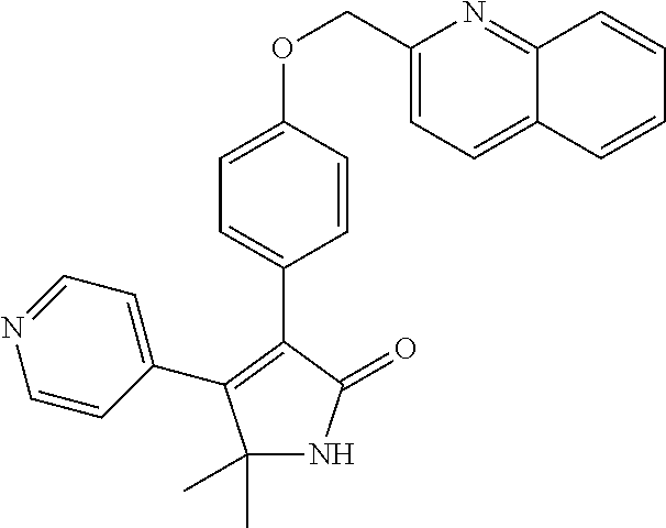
C1(COC2=CC=C(C3=C(C4=CC=NC=C4)C(C)(C)NC3=O)C=C2)=CC=C2C(=N1)C=CC=C2
